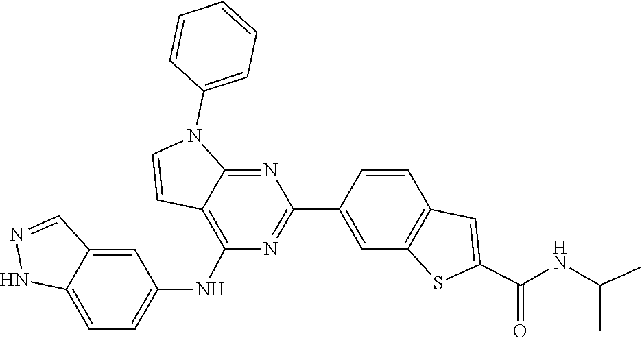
C1=CC2=C(C=C1C1=NC(NC3=CC=C4C(=C3)C=NN4)=C3C(=N1)N(C1=CC=CC=C1)C=C3)SC(C(NC(C)C)=O)=C2
